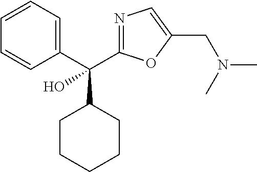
C1=CC=C(C(C2CCCCC2)(O)C2=NC=C(CN(C)C)O2)C=C1
